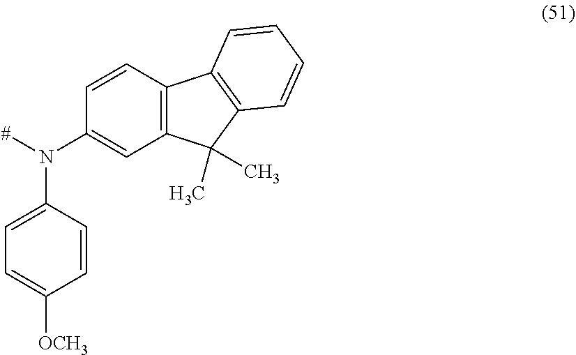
C12=C(C=CC(N([#])C3=CC=C([OCH3])C=C3)=C1)C1=C(C2(C)C)C=CC=C1
